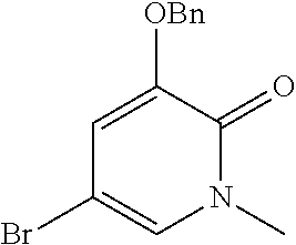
C1=C([OBn])C(=O)N(C)C=C1Br
